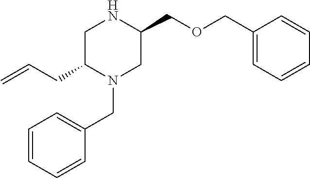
C1=CC=CC(CN2C(CC=C)CNC(COCC3=CC=CC=C3)C2)=C1
